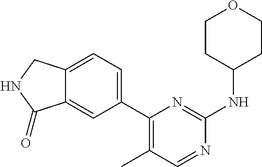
C1(C2=CC=C3C(=C2)C(=O)NC3)=C(C)C=NC(NC2CCOCC2)=N1
